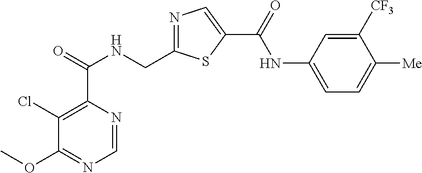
C1=NC(C(=O)NCC2=NC=C(C(=O)NC3=CC=C([Me])C([CF3])=C3)S2)=C(Cl)C(OC)=N1
